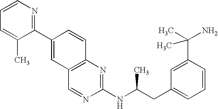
C1=CN=C(C2=CC3=C(C=C2)N=C(NC(CC2=CC=CC(C(C)(N)C)=C2)C)N=C3)C(C)=C1
